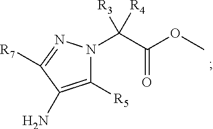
C1([R5])=C(N)C([R7])=NN1C(C(OC)=O)([R4])[R3]
